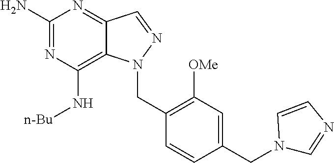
C1(N)=NC(N[n-Bu])=C2C(=N1)C=NN2CC1=C([OMe])C=C(CN2C=NC=C2)C=C1
